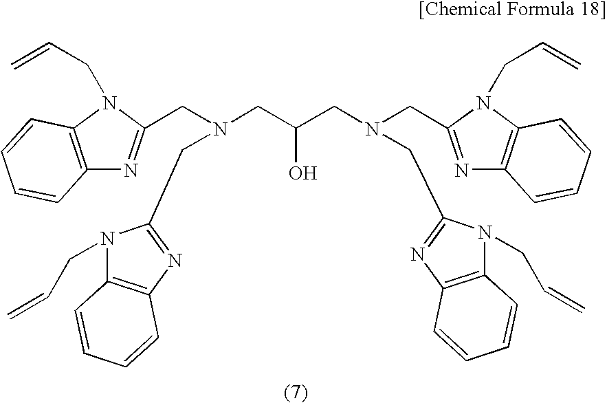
C12=C(N(CC=C)C(CN(CC(CN(CC3=NC4=C(N3CC=C)C=CC=C4)CC3=NC4=C(N3CC=C)C=CC=C4)O)CC3=NC4=C(N3CC=C)C=CC=C4)=N1)C=CC=C2
